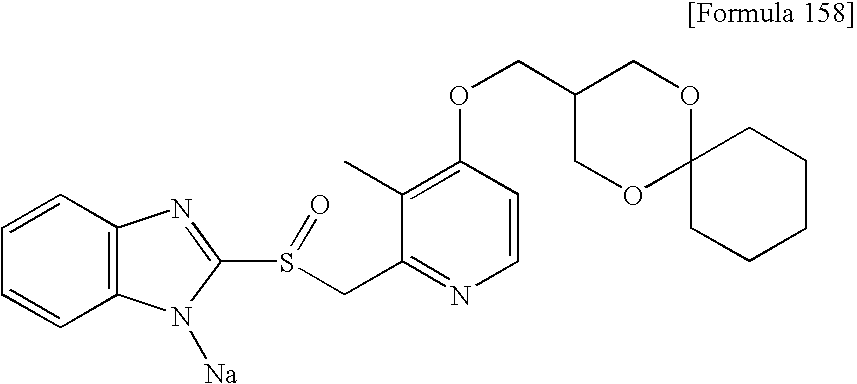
C1=CC2=C(C=C1)N([Na])C(S(CC1=NC=CC(OCC3COC4(OC3)CCCCC4)=C1C)=O)=N2
